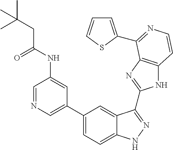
C1(C2=CN=CC(NC(CC(C)(C)C)=O)=C2)=CC=C2C(=C1)C(C1=NC3=C(N1)C=CN=C3C1=CC=CS1)=NN2
